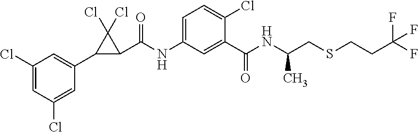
C1(Cl)=CC(Cl)=CC(C2C(C(NC3=CC=C(Cl)C(C(NC(CSCCC(F)(F)F)C)=O)=C3)=O)C2(Cl)Cl)=C1
